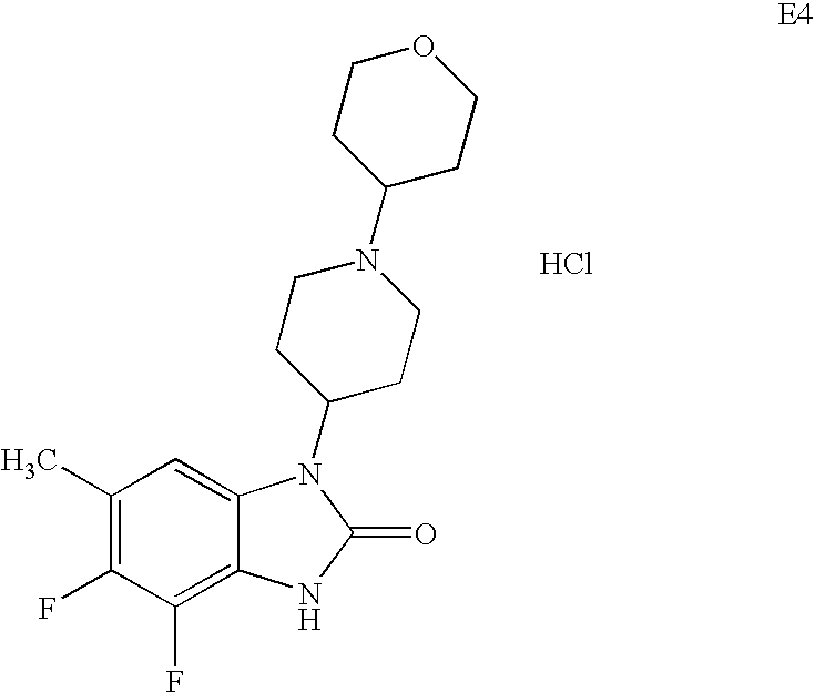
C1(C)=C(F)C(F)=C2C(=C1)N(C1CCN(C3CCOCC3)CC1)C(=O)N2.Cl
